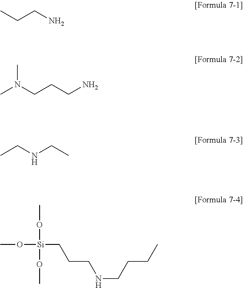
CCCN.CN(CCCN)C.CCNCC.CO[Si](OC)(OC)CCCNCCCC
